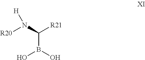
OB(O)C(N([R20])[H])[R21]
